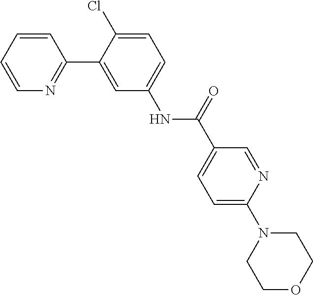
C1=CC=CN=C1C1=CC(NC(C2=CC=C(N3CCOCC3)N=C2)=O)=CC=C1Cl
